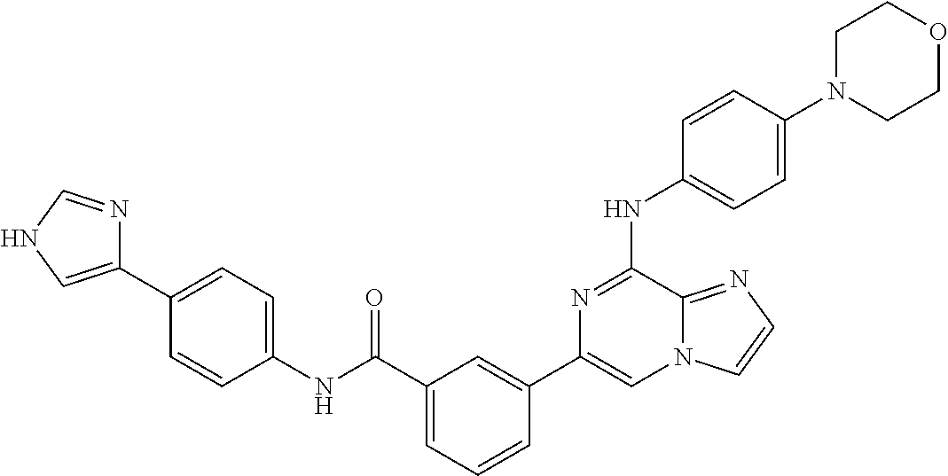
C1=CC(N2CCOCC2)=CC=C1NC1=NC(C2=CC(C(=O)NC3=CC=C(C4=CNC=N4)C=C3)=CC=C2)=CN2C1=NC=C2
